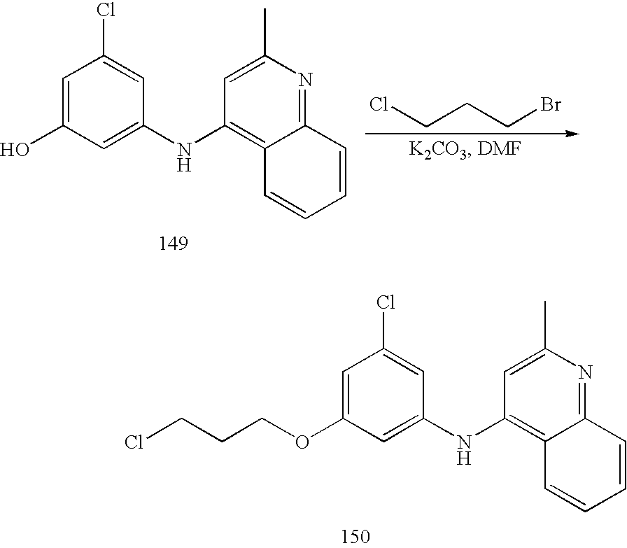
C1=C(O)C=C(NC2=C3C(=NC(C)=C2)C=CC=C3)C=C1Cl.ClCCCBr.ClCCCOC1=CC(Cl)=CC(NC2=C3C(=NC(C)=C2)C=CC=C3)=C1
